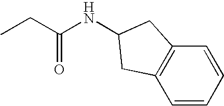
CCC(NC1CC2=C(C=CC=C2)C1)=O
